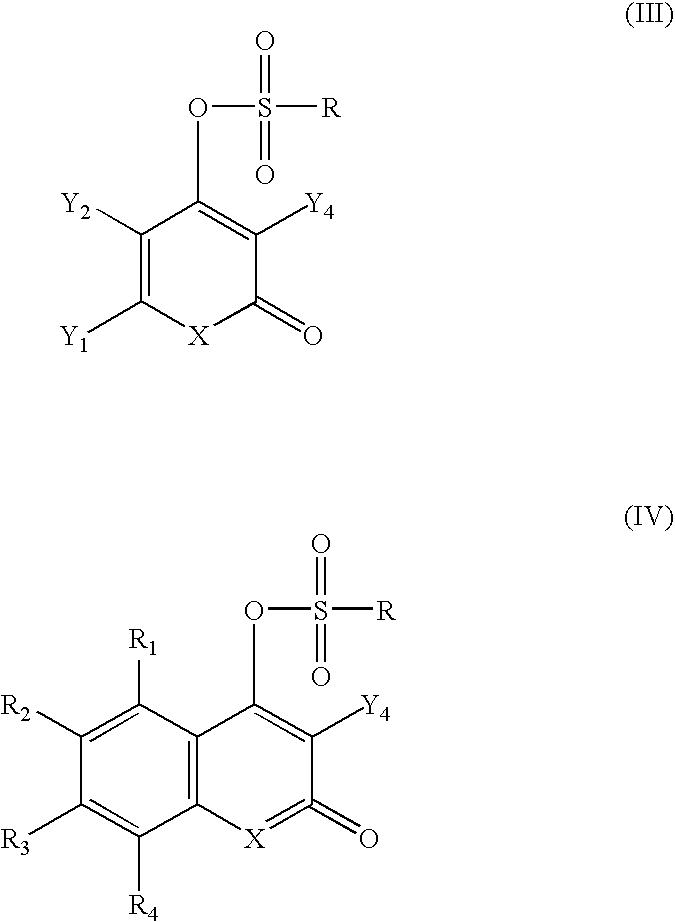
C1([Y2])=C([Y1])[X]C(=O)C([Y4])=C1OS(=O)(=O)[R].C12=C([X]=C(=O)C([Y4])=C1OS(=O)(=O)[R])C([R4])=C([R3])C([R2])=C2[R1]
